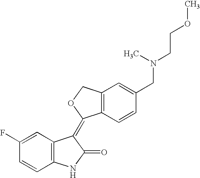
C1=C(F)C=CC2=C1C(=C1C3=C(C=C(CN(CCOC)C)C=C3)CO1)C(=O)N2
